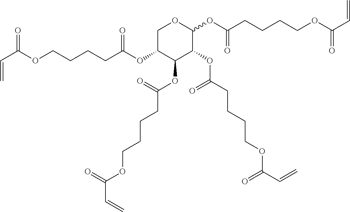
C(C(OCCCCC(OC1C(OC(CCCCOC(C=C)=O)=O)C(OC(CCCCOC(C=C)=O)=O)C(OC(CCCCOC(C=C)=O)=O)OC1)=O)=O)=C
